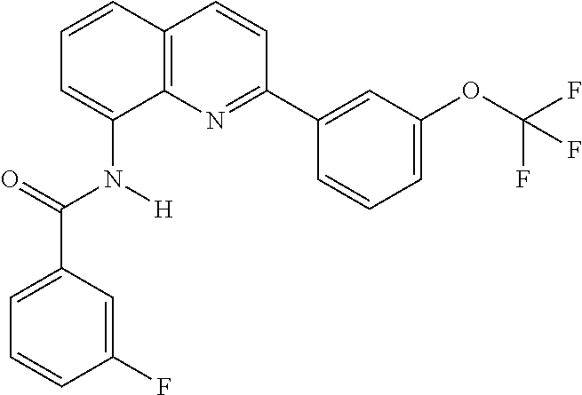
C1=C(C(=O)N([H])C2=CC=CC3=C2N=C(C2=CC(OC(F)(F)F)=CC=C2)C=C3)C=C(F)C=C1
